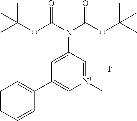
[N+]1(C)=CC(N(C(OC(C)(C)C)=O)C(OC(C)(C)C)=O)=CC(C2=CC=CC=C2)=C1.[I-]
